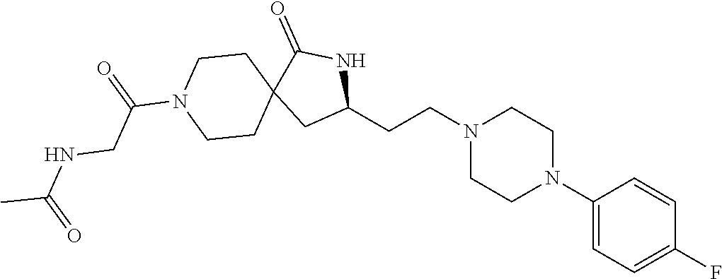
C1(CCN2CCN(C3=CC=C(F)C=C3)CC2)NC(=O)C2(C1)CCN(C(=O)CNC(C)=O)CC2
